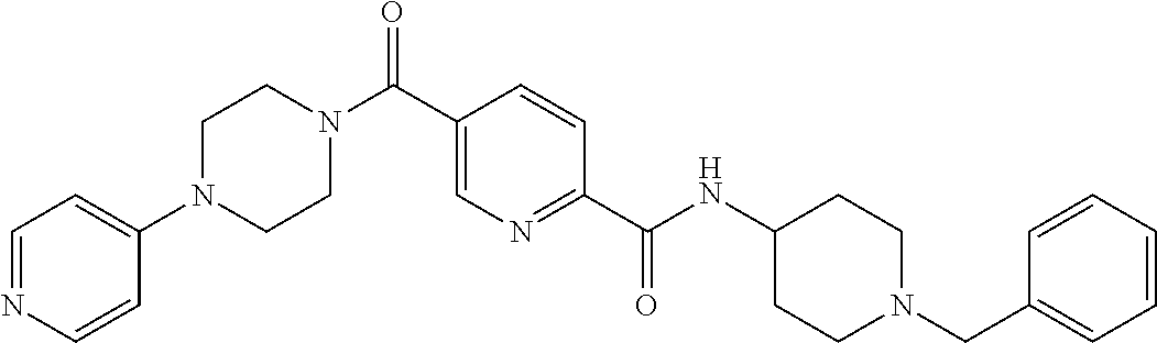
C1CN(C(C2=CN=C(C(=O)NC3CCN(CC4=CC=CC=C4)CC3)C=C2)=O)CCN1C1=CC=NC=C1
